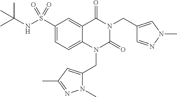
C1(S(NC(C)(C)C)(=O)=O)=CC=C2C(=C1)C(=O)N(CC1=CN(C)N=C1)C(=O)N2CC1=CC(C)=NN1C
